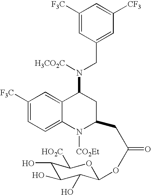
O1C(OC(CC2CC(N([H3CO2C])CC3=CC([CF3])=CC([F3C])=C3)C3=CC([F3C])=CC=C3N2[CO2Et])=O)C(O)C(O)C(O)C1[HO2C]
